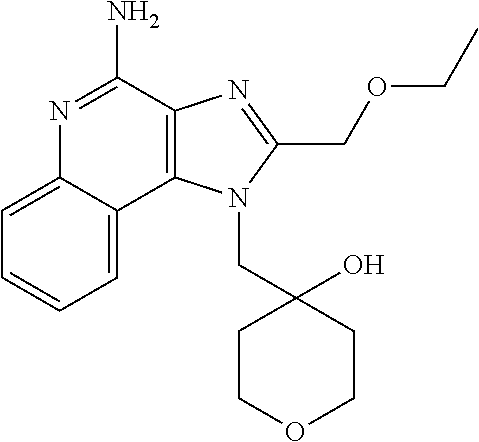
C12=C(C(N)=NC3=CC=CC=C13)N=C(COCC)N2CC1(O)CCOCC1
